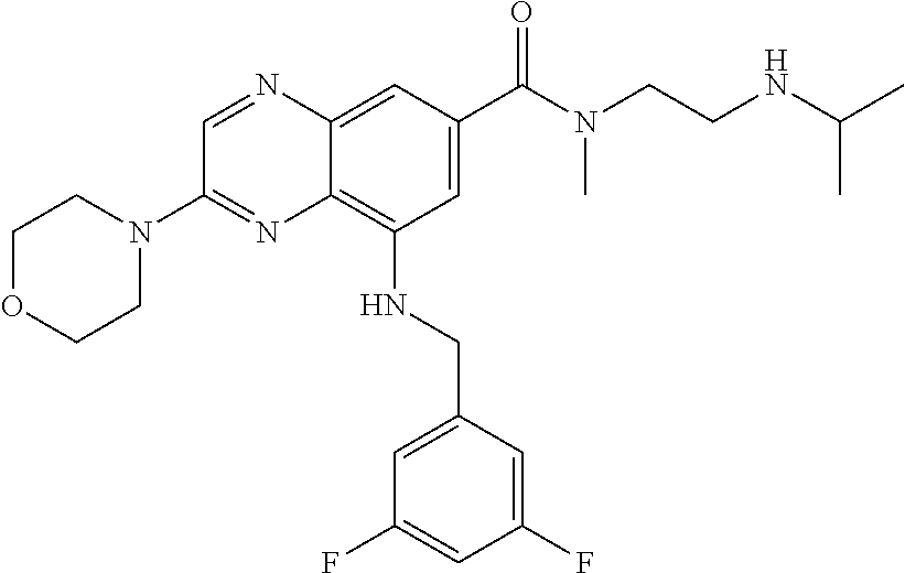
C1OCCN(C2=NC3=C(NCC4=CC(F)=CC(F)=C4)C=C(C(N(CCNC(C)C)C)=O)C=C3N=C2)C1
